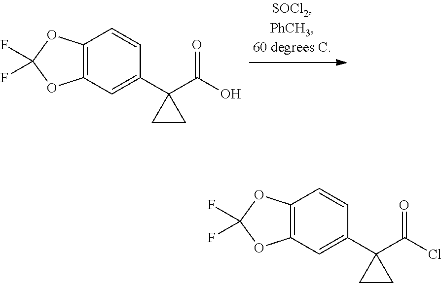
C12=C(C=C(C3(C(=O)O)CC3)C=C1)OC(F)(F)O2.C12=C(C=C(C3(C(Cl)=O)CC3)C=C1)OC(F)(F)O2
